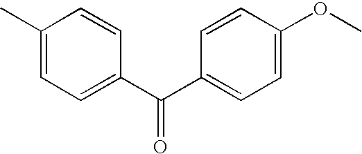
C1(C)=CC=C(C(C2=CC=C(OC)C=C2)=O)C=C1
